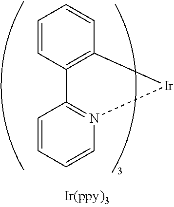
C1=CC2=C(C=C1)[Ir]N1=C2C=CC=C1
